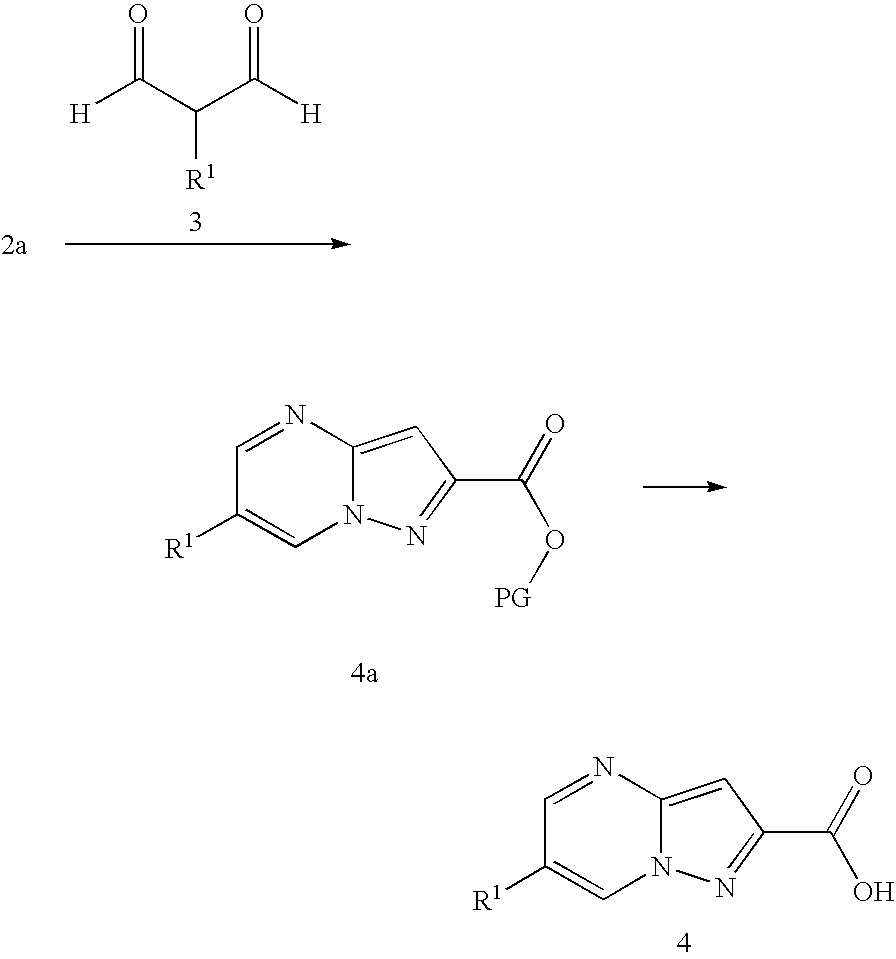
O=C(C(C([H])=O)[R1])[H].C1=NC2=CC(C(=O)O[PG])=NN2C=C1[R1].C1=NC2=CC(C(=O)O)=NN2C=C1[R1]
